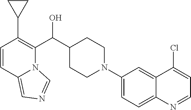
C1=CC2=CN=CN2C(C(C2CCN(C3=CC=C4C(=C3)C(Cl)=CC=N4)CC2)O)=C1C1CC1
